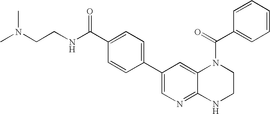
C12=CC(C3=CC=C(C(NCCN(C)C)=O)C=C3)=CN=C1NCCN2C(C1=CC=CC=C1)=O
